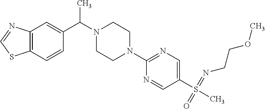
C12=C(C=CC(C(N3CCN(C4=NC=C(S(C)(=NCCOC)=O)C=N4)CC3)C)=C1)SC=N2
